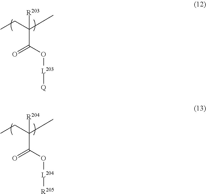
CCC(C)(C(=O)O[L203][Q])[R203].CCC(C)(C(=O)O[L204][R205])[R204]
